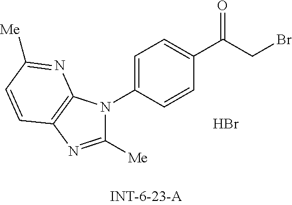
C1([Me])=NC2=C(N1C1=CC=C(C(CBr)=O)C=C1)N=C([Me])C=C2.Br
